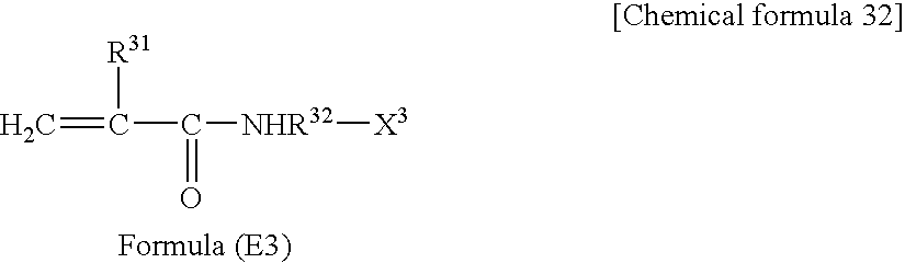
C=C([R31])C([NHR32][X3])=O
